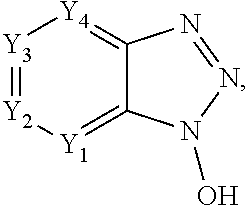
C12=[Y4][Y3]=[Y2][Y1]=C1N(O)N=N2
